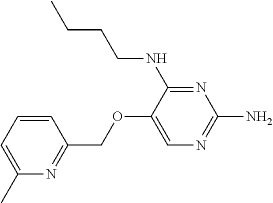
N1=C(NCCCC)C(OCC2=NC(C)=CC=C2)=CN=C1N
